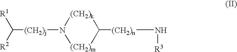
C([(CH2)j]N1[(CH2)m]C([(CH2)n]N[R3])[(CH2)k]1)([R2])[R1]
